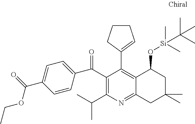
C1(C(=O)C2=CC=C(C(=O)OCC)C=C2)=C(C(C)C)N=C2C(=C1C1=CCCC1)C(O[Si](C)(C)C(C)(C)C)CC(C)(C)C2
